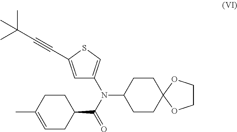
C1=C(C)CCC(C(N(C2CCC3(CC2)OCCO3)C2=CSC(C#CC(C)(C)C)=C2)=O)C1
